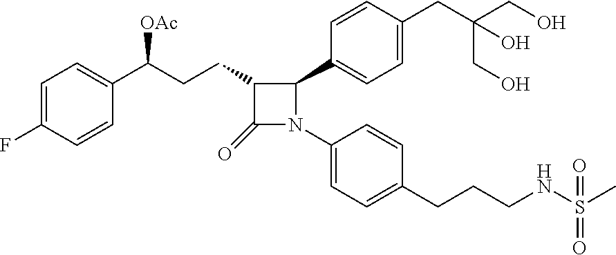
C1=C(F)C=CC(C(CCC2C(=O)N(C3=CC=C(CCCNS(C)(=O)=O)C=C3)C2C2=CC=C(CC(CO)(O)CO)C=C2)[OAc])=C1
